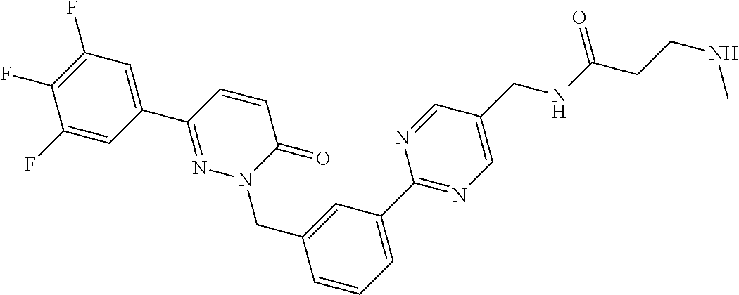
C1(F)=CC(C2=NN(CC3=CC(C4=NC=C(CNC(=O)CCNC)C=N4)=CC=C3)C(=O)C=C2)=CC(F)=C1F
